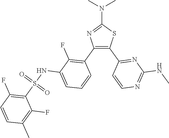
C1(N(C)C)=NC(C2=C(F)C(NS(C3=C(F)C=CC(C)=C3F)(=O)=O)=CC=C2)=C(C2=NC(NC)=NC=C2)S1
